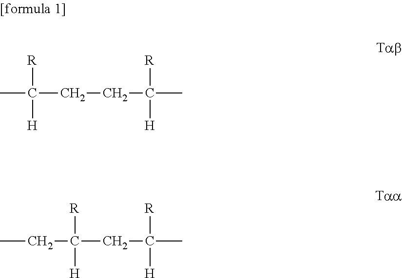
CC(CCC(C)([R])[H])([R])[H].CCC(CC(C)([R])[H])([R])[H]
